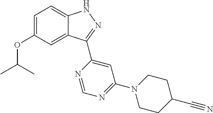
C1=C(OC(C)C)C=C2C(=C1)NN=C2C1=CC(N2CCC(C#N)CC2)=NC=N1
